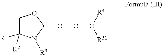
C1C([R1])([R2])N([R3])C(=CC=C([R51])[R41])O1
